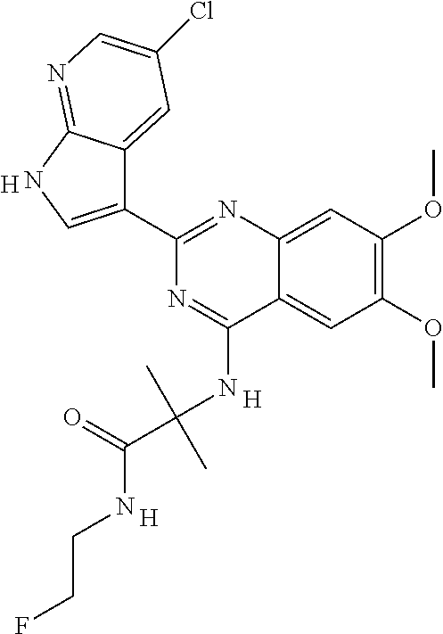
C1(C2=CNC3=NC=C(Cl)C=C23)=NC2=CC(OC)=C(OC)C=C2C(NC(C(=O)NCCF)(C)C)=N1.[H].[H].[H]
